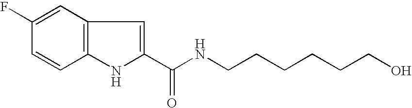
C1(C(NCCCCCCO)=O)=CC2=C(N1)C=CC(F)=C2
